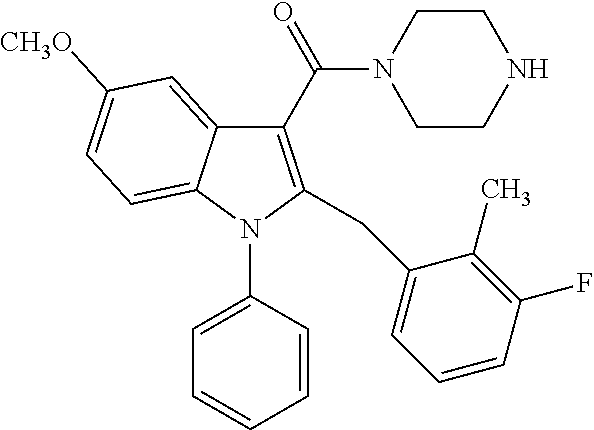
C1(C(=O)N2CCNCC2)=C(CC2=CC=CC(F)=C2C)N(C2=CC=CC=C2)C2=CC=C([CH3O])C=C12
